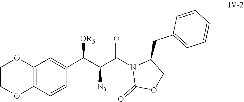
C12=C(C=CC(C(C(C(N3C(=O)OCC3CC3=CC=CC=C3)=O)[N3])[OR5])=C1)OCCO2
